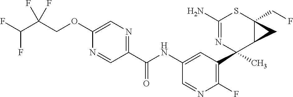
C1(N)=NC(C2=C(F)N=CC(NC(C3=NC=C(OCC(C(F)F)(F)F)N=C3)=O)=C2)(C)C2C(CF)(S1)C2
